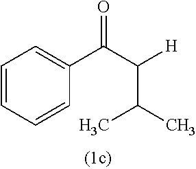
C1=CC=CC(C(C([H])C(C)C)=O)=C1
